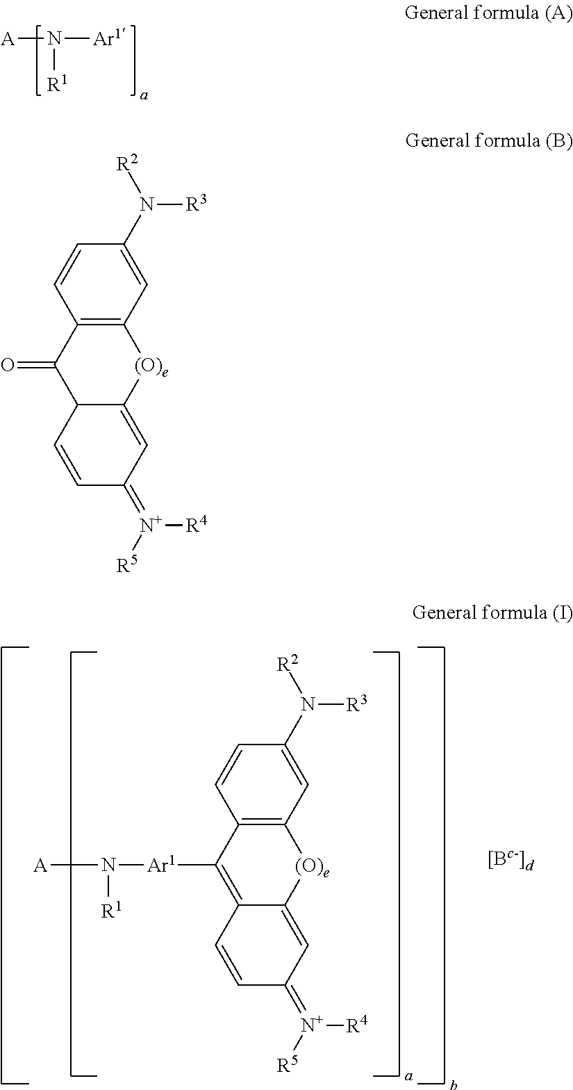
C12=C(C=C(N([R3])[R2])C=C1)[(O)e]C1=CC(=[N+]([R4])[R5])C=CC1=C2[Ar1]N([A])[R1].[A]N([Ar1])[R1].C12=C(C=C(N([R3])[R2])C=C1)[(O)e]C1=CC(=[N+]([R4])[R5])C=CC1C2=O
